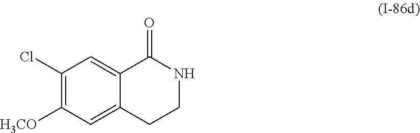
C1(Cl)=C([H3CO])C=C2C(=C1)C(=O)NCC2
